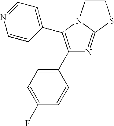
C1(F)=CC=C(C2=C(C3=CC=NC=C3)N3C(=N2)SCC3)C=C1
